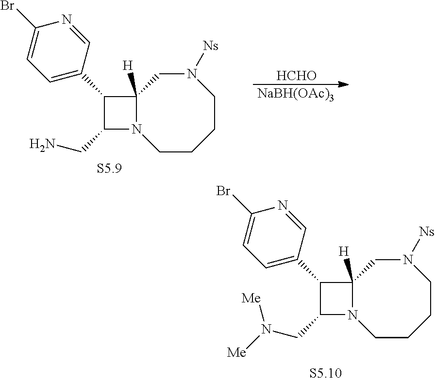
C1(C2=CC=C(Br)N=C2)C(CN)N2C1([H])CN([Ns])CCCC2.[HCHO].[NaBH(OAc)3].C1(C2=CC=C(Br)N=C2)C(CN([Me])[Me])N2C1([H])CN([Ns])CCCC2
